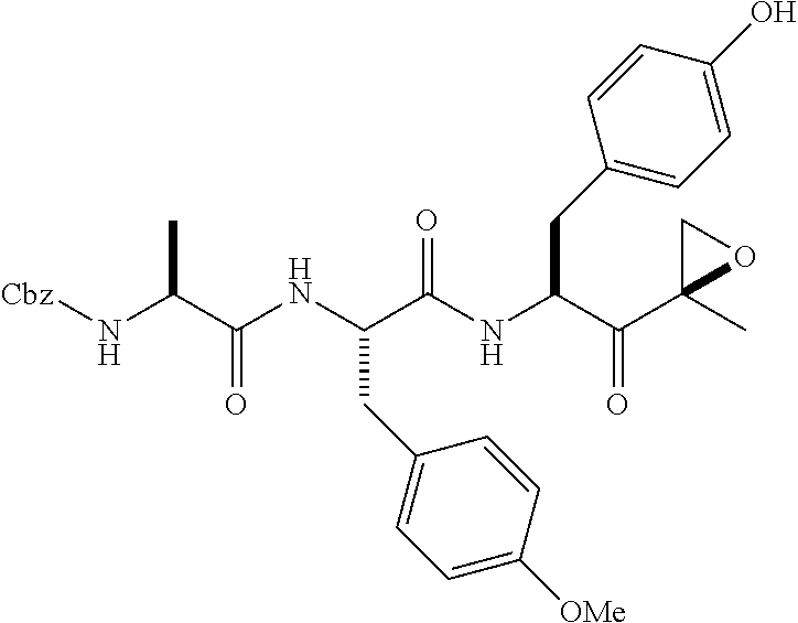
[Cbz]NC(C(NC(C(NC(C(C1(C)OC1)=O)CC1=CC=C(O)C=C1)=O)CC1=CC=C([OMe])C=C1)=O)C
